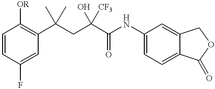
C1=CC(F)=CC(C(CC(C(NC2=CC=C3C(=C2)COC3=O)=O)(O)[CF3])(C)C)=C1[OR]
